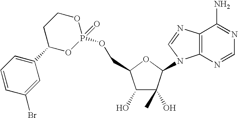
C1(O)C(O)(C)C(N2C3=C(N=C2)C(N)=NC=N3)OC1COP1(=O)OCCC(C2=CC=CC(Br)=C2)O1
